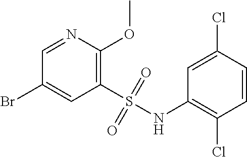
C1(S(NC2=C(Cl)C=CC(Cl)=C2)(=O)=O)=C(OC)N=CC(Br)=C1
